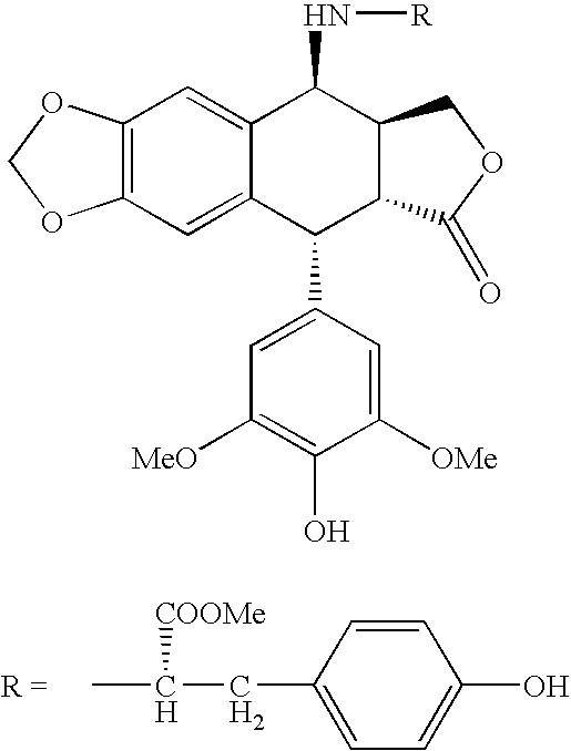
C12=C(C=C3C(=C1)C(N[R])C1C(C3C3=CC([MeO])=C(O)C([OMe])=C3)C(=O)OC1)OCO2.CC(CC1=CC=C(O)C=C1)[COOMe]
